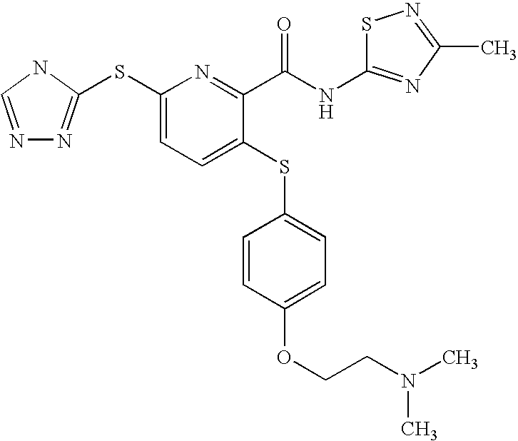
N1=CNC(SC2=CC=C(SC3=CC=C(OCCN(C)C)C=C3)C(C(=O)NC3=NC(C)=NS3)=N2)=N1
